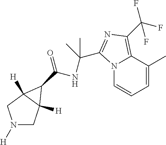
N1([H])CC2([H])C([H])(C1)C2C(=O)NC(C)(C)C1=NC(C(F)(F)F)=C2C(C)=CC=CN21
